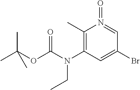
CC(OC(N(C1=C(C)N(=O)=CC(Br)=C1)CC)=O)(C)C
